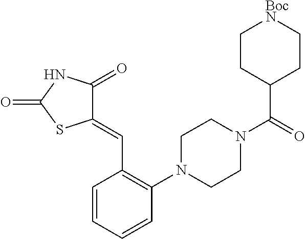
C1=CC=CC(C=C2C(=O)NC(=O)S2)=C1N1CCN(C(C2CC[BocN]CC2)=O)CC1
